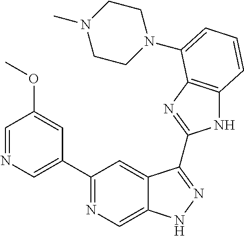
C1(C2=NC=C3C(=C2)C(C2=NC4=C(N2)C=CC=C4N2CCN(C)CC2)=NN3)=CN=CC(OC)=C1
